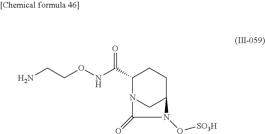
O=C(C1N2CC(CC1)N(O[SO3H])C2=O)NOCCN
